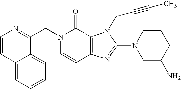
C12=CC=CC=C1C(CN1C=CC3=C(C1=O)N(CC#CC)C(N1CC(N)CCC1)=N3)=NC=C2
